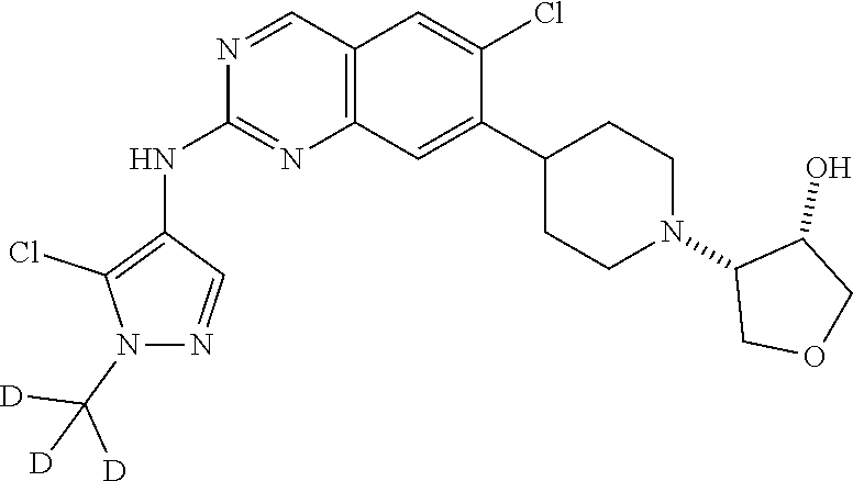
[D]C([D])([D])N1N=CC(NC2=NC3=C(C=C(Cl)C(C4CCN(C5C(O)COC5)CC4)=C3)C=N2)=C1Cl
